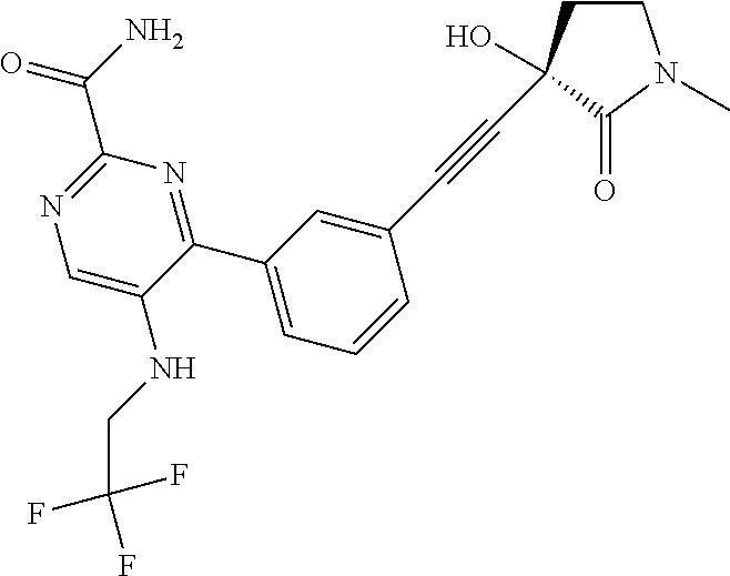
C1=C(NCC(F)(F)F)C(C2=CC=CC(C#CC3(O)CCN(C)C3=O)=C2)=NC(C(N)=O)=N1
